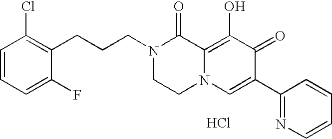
C1=CC=C(F)C(CCCN2CCN3C(=C(O)C(=O)C(C4=NC=CC=C4)=C3)C2=O)=C1Cl.Cl
